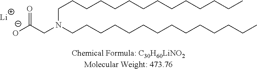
C(CCCCCCCCCCCCC)N(CCCCCCCCCCCCCC)CC([O-])=O.[Li]
